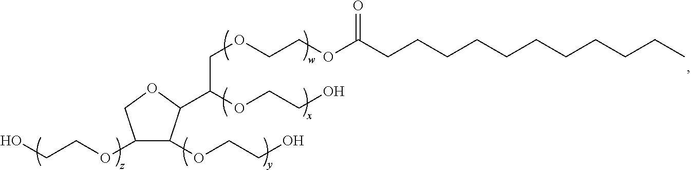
C(OCCOC(CCCCCCCCCCC)=O)C(OCCO)C1C(OCCO)C(OCCO)CO1
